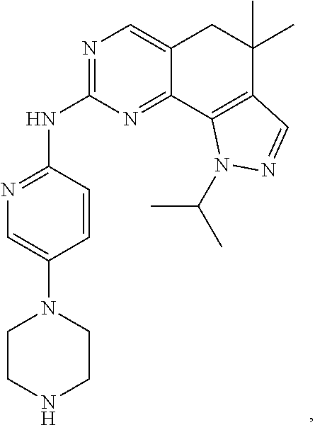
N1=C(NC2=NC=C(N3CCNCC3)C=C2)N=C2C(=C1)CC(C)(C)C1=C2N(C(C)C)N=C1
